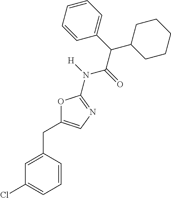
C1=CC(CC2=CN=C(N([H])C(=O)C(C3=CC=CC=C3)C3CCCCC3)O2)=CC(Cl)=C1
